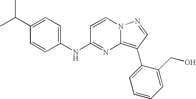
C1(C(C)C)=CC=C(NC2=NC3=C(C4=CC=CC=C4CO)C=NN3C=C2)C=C1
